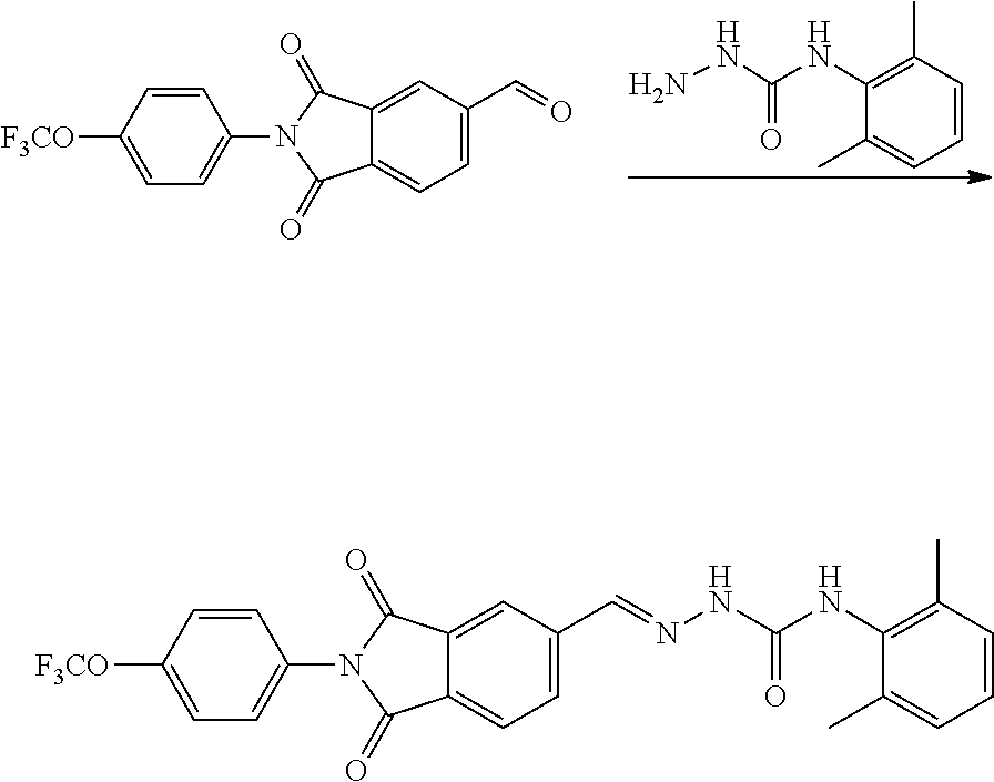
C1=C(C=O)C=C2C(=C1)C(=O)N(C1=CC=C([F3CO])C=C1)C2=O.C1=CC(C)=C(NC(NN)=O)C(C)=C1.C1=C(C=NNC(NC2=C(C)C=CC=C2C)=O)C=C2C(=C1)C(=O)N(C1=CC=C([F3CO])C=C1)C2=O
